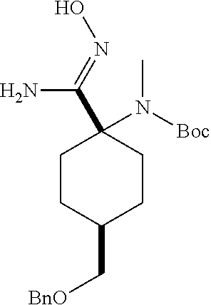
C1CC(C[BnO])CCC1(C(N)=NO)N([Boc])C
